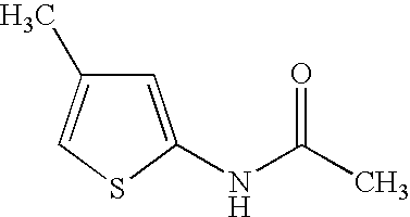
C1=C(NC(C)=O)SC=C1C
